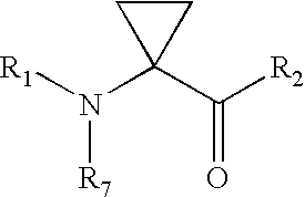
C1CC1(N([R1])[R7])C([R2])=O
